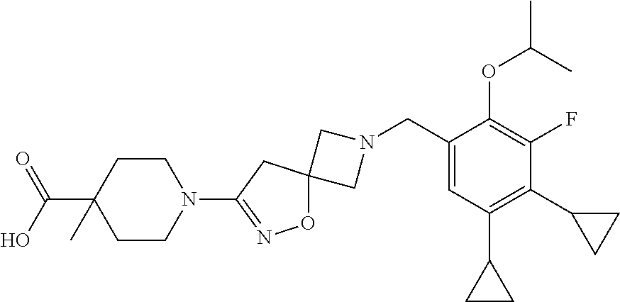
C1N(CC2=CC(C3CC3)=C(C3CC3)C(F)=C2OC(C)C)CC12ON=C(N1CCC(C(=O)O)(C)CC1)C2
